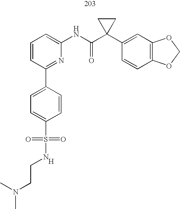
C1=CC=C(NC(C2(C3=CC4=C(C=C3)OCO4)CC2)=O)N=C1C1=CC=C(S(=O)(=O)NCCN(C)C)C=C1.[H]
